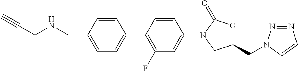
N(CC1=CC=C(C2=C(F)C=C(N3CC(CN4N=NC=C4)OC3=O)C=C2)C=C1)CC#C
